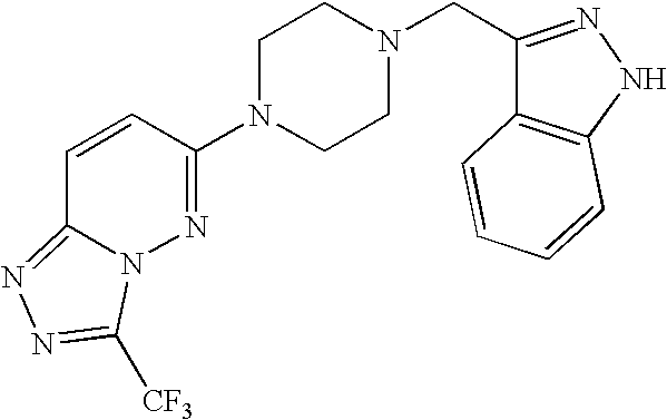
C1=CC(N2CCN(CC3=NNC4=C3C=CC=C4)CC2)=NN2C1=NN=C2[CF3]
